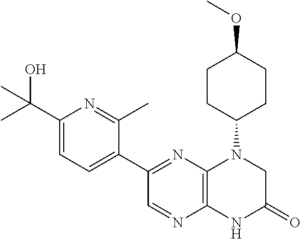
C1(C(O)(C)C)=CC=C(C2=NC3=C(N=C2)NC(=O)CN3C2CCC(OC)CC2)C(C)=N1
